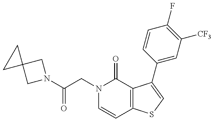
C(CN1C=CC2=C(C1=O)C(C1=CC([CF3])=C(F)C=C1)=CS2)(=O)N1CC2(C1)CC2
